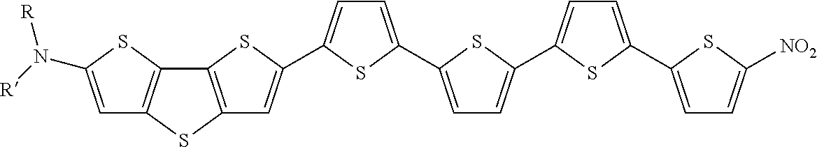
C12=C(SC(C3=CC=C(C4=CC=C(C5=CC=C(C6=CC=C([NO2])S6)S5)S4)S3)=C1)C1=C(S2)C=C(N([R])[R])S1
